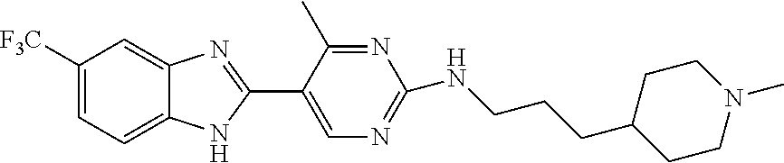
C1=C([F3C])C=C2C(=C1)NC(C1=CN=C(NCCCC3CCN(C)CC3)N=C1C)=N2
